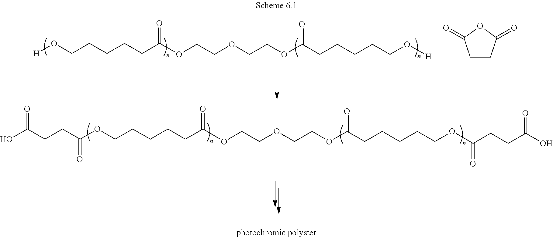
OC(CCC(OCCCCCC(OCCOCCOC(CCCCCOC(CCC(O)=O)=O)=O)=O)=O)=O.[H]OCCCCCC(OCCOCCOC(CCCCCO[H])=O)=O.C1CC(=O)OC1=O
